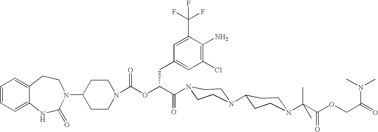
C12=CC=CC=C1NC(=O)N(C1CCN(C(OC(C(=O)N3CCN(C4CCN(C(C(OCC(=O)N(C)C)=O)(C)C)CC4)CC3)CC3=CC(Cl)=C(N)C(C(F)(F)F)=C3)=O)CC1)CC2
